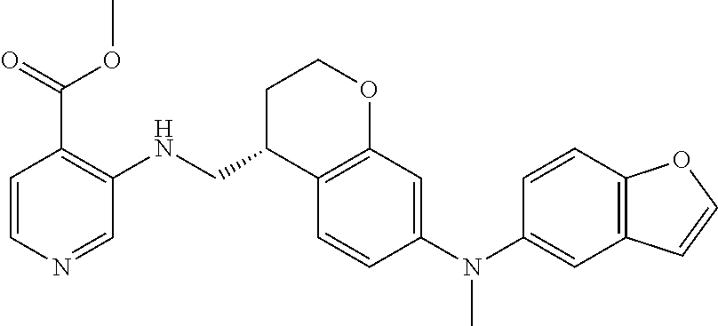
C1C(CNC2=C(C(=O)OC)C=CN=C2)C2=C(OC1)C=C(N(C1=CC3=C(C=C1)OC=C3)C)C=C2
